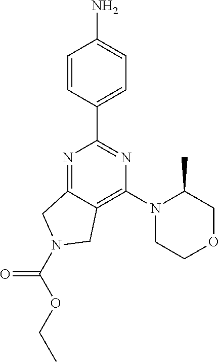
N1=C2C(=C(N3CCOCC3C)N=C1C1=CC=C(N)C=C1)CN(C(OCC)=O)C2
